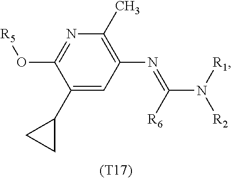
C1(C2CC2)=CC(N=C(N([R1])[R2])[R6])=C(C)N=C1O[R5].[(T17)]
